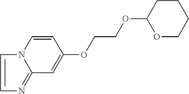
N12C(=NC=C1)C=C(OCCOC1OCCCC1)C=C2
